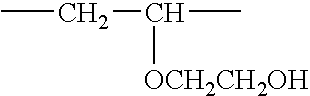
CCC(C)[OCH2CH2OH]
